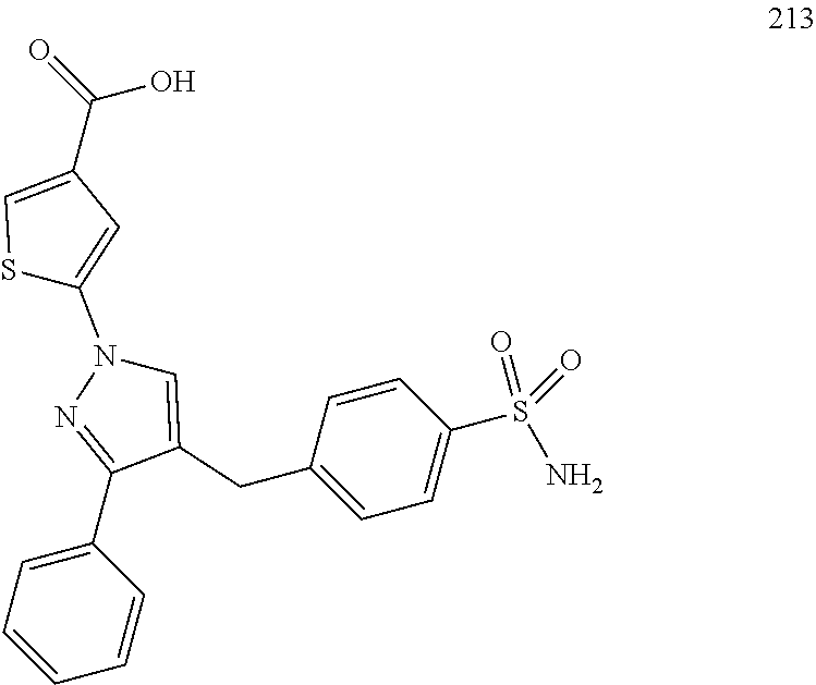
C1(C2=NN(C3=CC(C(O)=O)=CS3)C=C2CC2=CC=C(S(=O)(=O)N)C=C2)=CC=CC=C1
